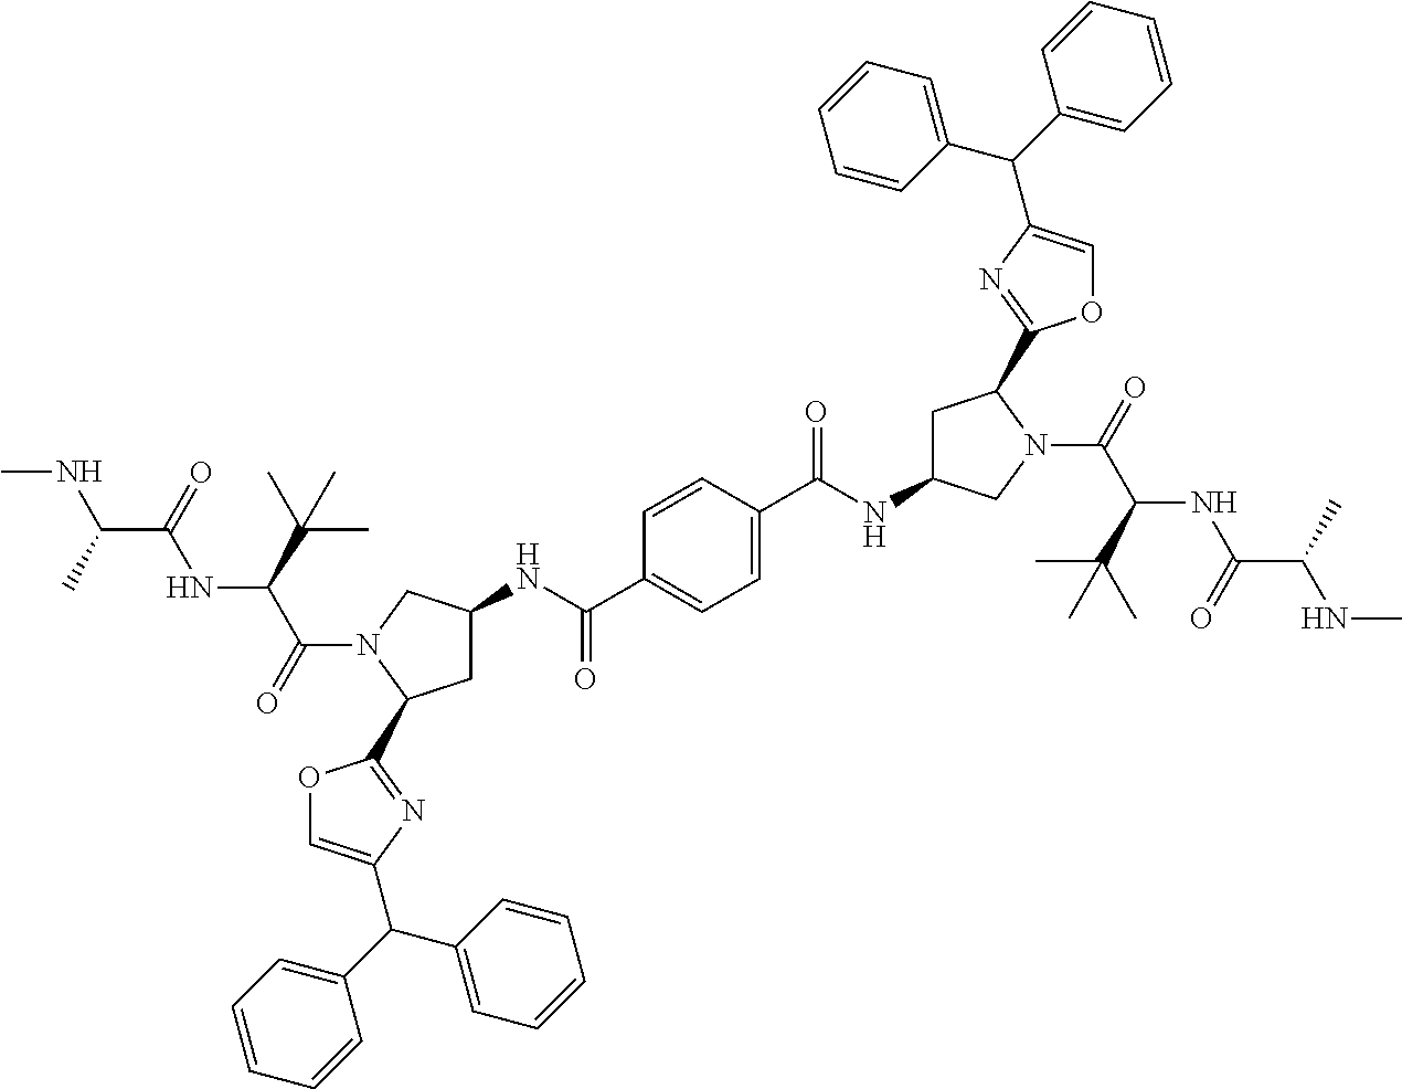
C1=C(C(NC2CC(C3=NC(C(C4=CC=CC=C4)C4=CC=CC=C4)=CO3)N(C(=O)C(C(C)(C)C)NC(C(NC)C)=O)C2)=O)C=CC(C(NC2CC(C3=NC(C(C4=CC=CC=C4)C4=CC=CC=C4)=CO3)N(C(=O)C(C(C)(C)C)NC(C(NC)C)=O)C2)=O)=C1
